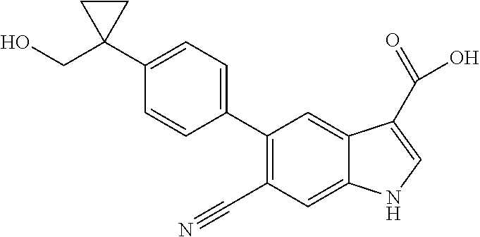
C1(C2=CC=C(C3(CO)CC3)C=C2)=C(C#N)C=C2C(=C1)C(C(=O)O)=CN2
